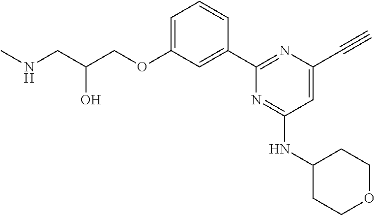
N(CC(COC1=CC=CC(C2=NC(C#C)=CC(NC3CCOCC3)=N2)=C1)O)C
